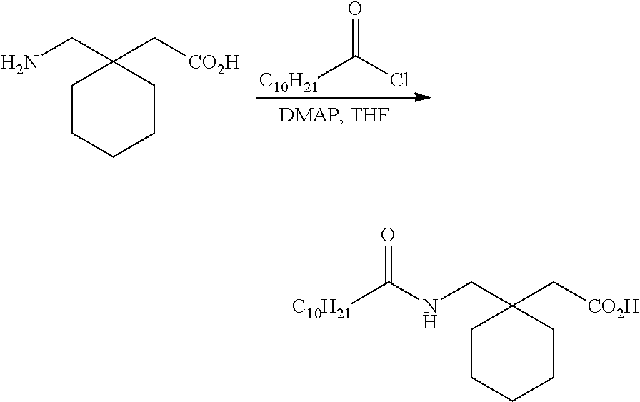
[C10H21]C(Cl)=O.NCC1(C[CO2H])CCCCC1.N(CC1(C[CO2H])CCCCC1)C([C10H21])=O
